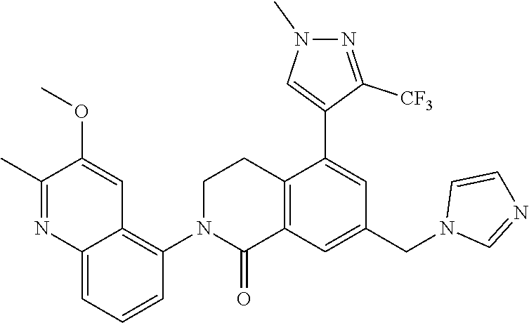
C12=C(C=C(CN3C=NC=C3)C=C1C1=CN(C)N=C1[CF3])C(=O)N(C1=C3C(=CC=C1)N=C(C)C(OC)=C3)CC2
